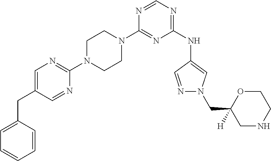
C1(N2CCN(C3=NC=C(CC4=CC=CC=C4)C=N3)CC2)=NC(NC2=CN(CC3([H])CNCCO3)N=C2)=NC=N1
